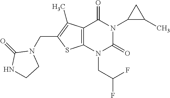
C12=C(N(CC(F)F)C(=O)N(C3C(C)C3)C1=O)SC(CN1C(=O)NCC1)=C2C
